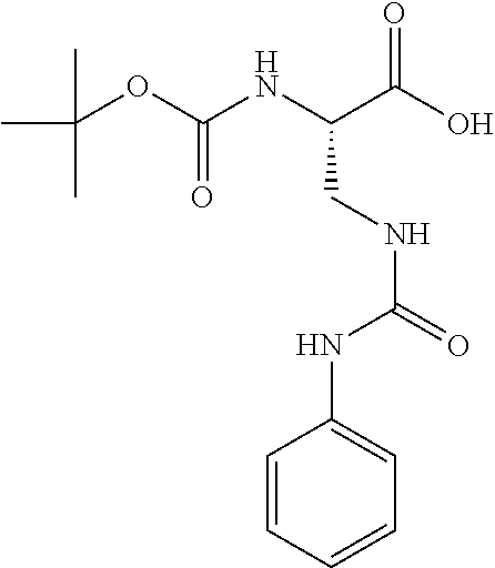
C1=CC=CC=C1NC(=O)NCC(C(O)=O)NC(OC(C)(C)C)=O
